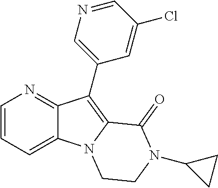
C12=CC=CN=C1C(C1=CN=CC(Cl)=C1)=C1N2CCN(C2CC2)C1=O
